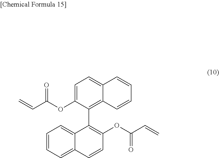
C1=C(OC(C=C)=O)C(C2=C(OC(C=C)=O)C=CC3=CC=CC=C23)=C2C(=C1)C=CC=C2
